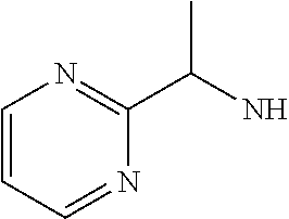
C1=CC=NC(C(N)C)=N1
